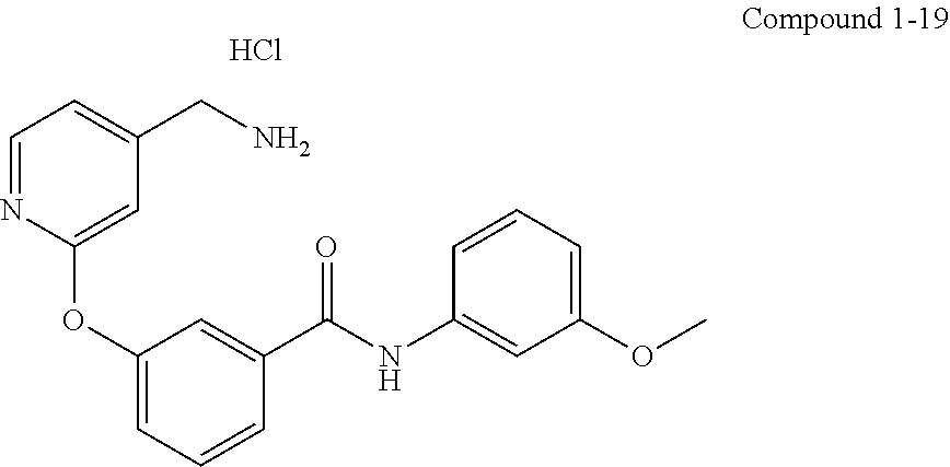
Cl.C1=NC(OC2=CC=CC(C(NC3=CC(OC)=CC=C3)=O)=C2)=CC(CN)=C1
